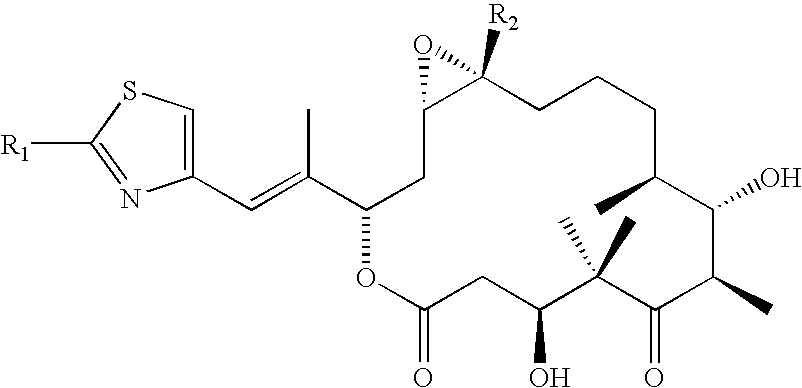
C1(C=C(C2CC3C([R2])(CCCC(C)C(O)C(C)C(=O)C(C)(C)C(O)CC(=O)O2)O3)C)=CSC([R1])=N1
